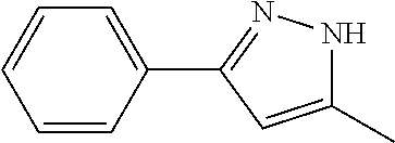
C1=CC(C2=NNC(C)=C2)=CC=C1
